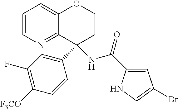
C1=CN=C2C(=C1)OCCC2(C1=CC(F)=C([F3CO])C=C1)NC(=O)C1=CC(Br)=CN1
